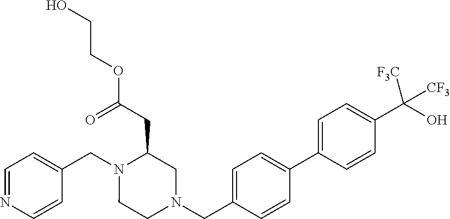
C1=NC=CC(CN2CCN(CC3=CC=C(C4=CC=C(C(O)([CF3])[CF3])C=C4)C=C3)CC2CC(OCCO)=O)=C1
